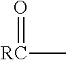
[RC](C)=O
